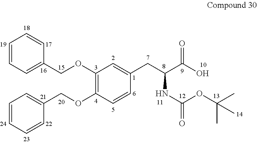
C1(OCC2=CC=CC=C2)=C(OCC2=CC=CC=C2)C=CC(CC(C(O)=O)NC(=O)OC(C)(C)C)=C1
